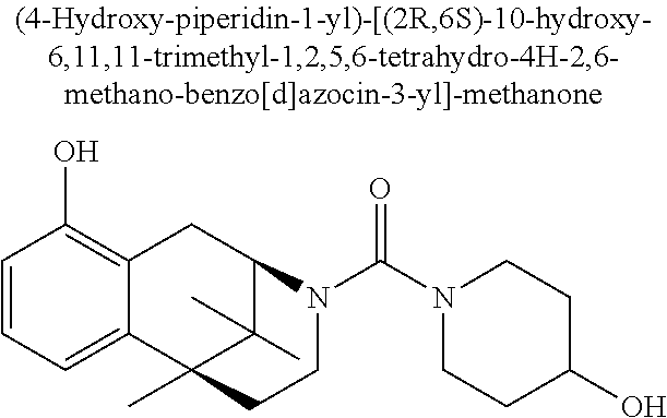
C1=CC=C2C(=C1O)CC1C(C)(C)C2(C)CCN1C(N1CCC(O)CC1)=O
